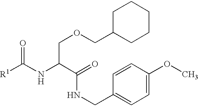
O=C(NC(C(=O)NCC1=CC=C(OC)C=C1)COCC1CCCCC1)[R1]
